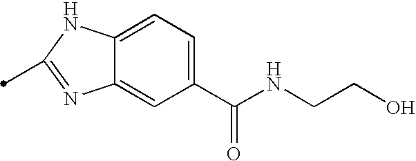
C1(C(NCCO)=O)=CC=C2C(=C1)N=C(C)N2
